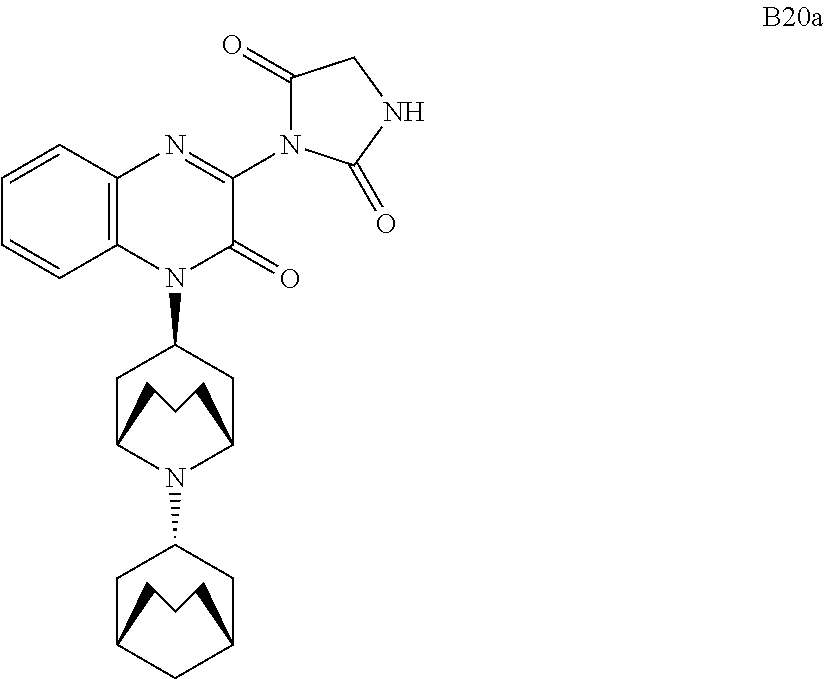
C12=C(N=C(N3C(=O)CNC3=O)C(=O)N1C1CC3N(C4CC5CC(C4)CCC5)C(C1)CCC3)C=CC=C2
